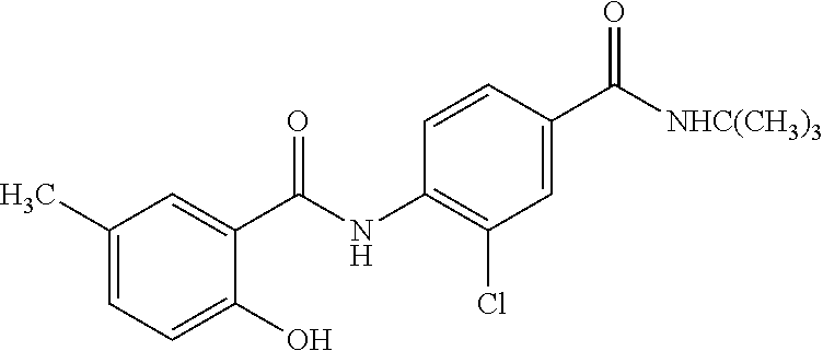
C1(O)=CC=C(C)C=C1C(NC1=C(Cl)C=C(C([NHC(CH3)3])=O)C=C1)=O
